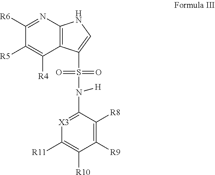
C1([R6])=NC2=C(C([R4])=C1[R5])C(S(N(C1=[X3]C([R11])=C([R10])C([R9])=C1[R8])[H])(=O)=O)=CN2
